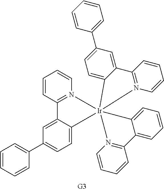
C1=CC2=N(C=C1)[Ir]13(C4=CC=C(C5=CC=CC=C5)C=C24)(N2=C(C=CC=C2)C2=CC(C4=CC=CC=C4)=CC=C21)N1=C(C=CC=C1)C1=CC=CC=C13
